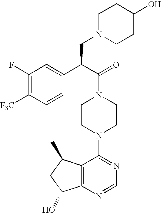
C(N1CCN(C2=NC=NC3=C2C(C)CC3O)CC1)(C(C1=CC(F)=C([F3C])C=C1)CN1CCC(O)CC1)=O
